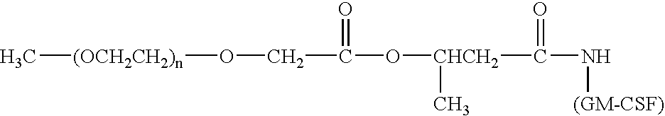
[CHCH2](C(=O)N[(GM-CSF)])(C)OC(=O)CO[(OCH2CH2)n]C
